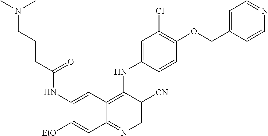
C1=C([CN])C(NC2=CC(Cl)=C(OCC3=CC=NC=C3)C=C2)=C2C(=N1)C=C([EtO])C(NC(CCCN(C)C)=O)=C2
